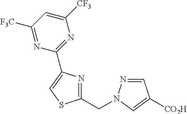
C1(CN2N=CC([CO2H])=C2)=NC(C2=NC([CF3])=CC([F3C])=N2)=CS1
